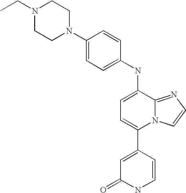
C1(NC2=CC=C(C3=CC(=O)NC=C3)N3C2=NC=C3)=CC=C(N2CCN(CC)CC2)C=C1
